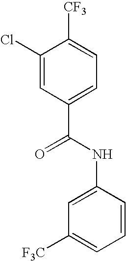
C1(Cl)=CC(C(=O)NC2=CC([F3C])=CC=C2)=CC=C1[CF3]
